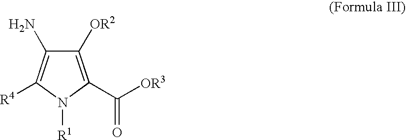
C1([OR2])=C(C([OR3])=O)N([R1])C([R4])=C1N
